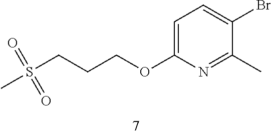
C1=C(OCCCS(=O)(=O)C)N=C(C)C(Br)=C1
